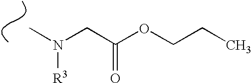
CN(CC(OCCC)=O)[R3]
